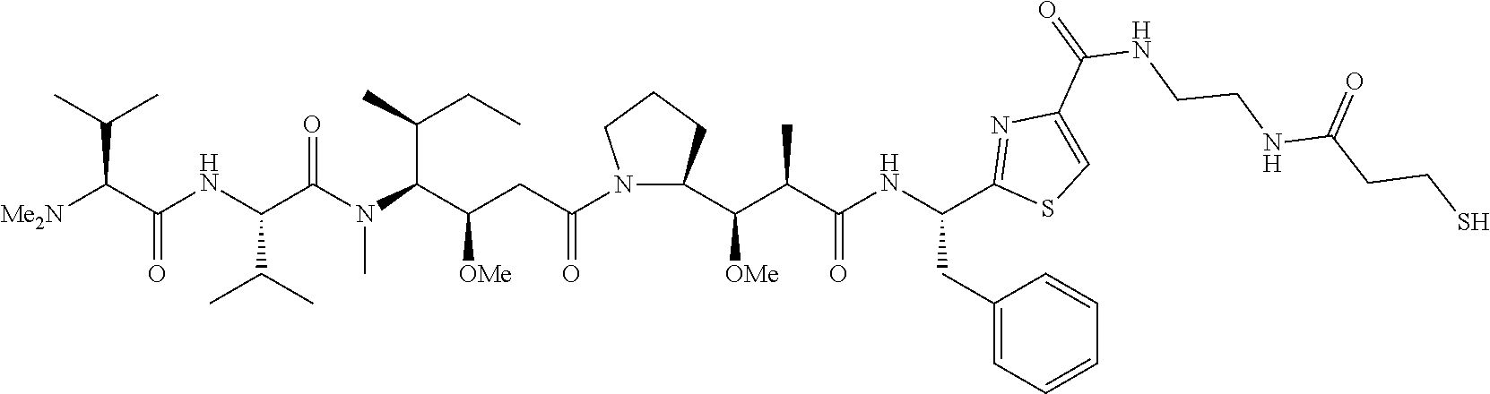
N1(C(CC(C(N(C(C(NC(C([Me2N])C(C)C)=O)C(C)C)=O)C)C(C)CC)[OMe])=O)C(C(C(C(NC(C2=NC(C(=O)NCCNC(CCS)=O)=CS2)CC2=CC=CC=C2)=O)C)[OMe])CCC1
